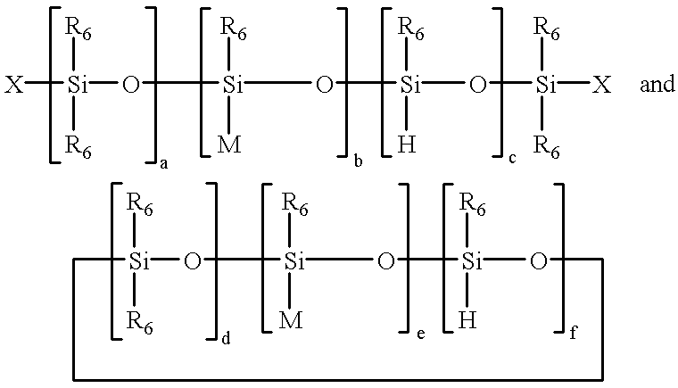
[X][Si]([R6])([R6])O[Si](O[Si](O[Si]([X])([R6])[R6])([R6])[H])([R6])[M].C1[Si]([R6])([R6])O[Si]([R6])([M])O[Si]([R6])([H])OCCC1
